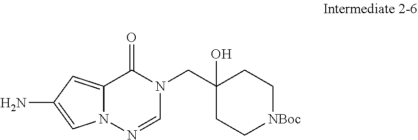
C12=CC(N)=CN1N=CN(CC1(O)CC[NBoc]CC1)C2=O
